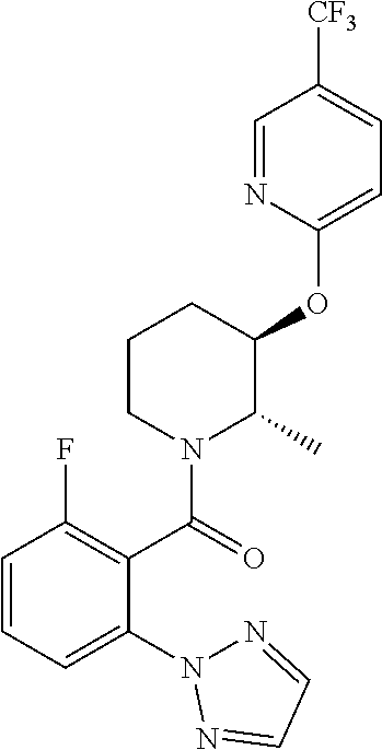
C1(OC2CCCN(C(=O)C3=C(F)C=CC=C3N3N=CC=N3)C2C)=CC=C([CF3])C=N1
